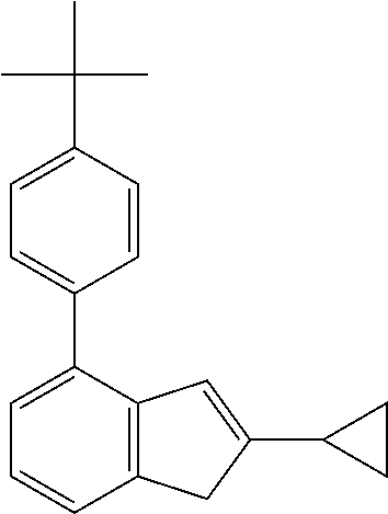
C1=C(C(C)(C)C)C=CC(C2=CC=CC3=C2C=C(C2CC2)C3)=C1
